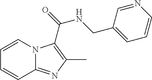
C1=CN2C(=NC(C)=C2C(=O)NCC2=CC=CN=C2)C=C1
